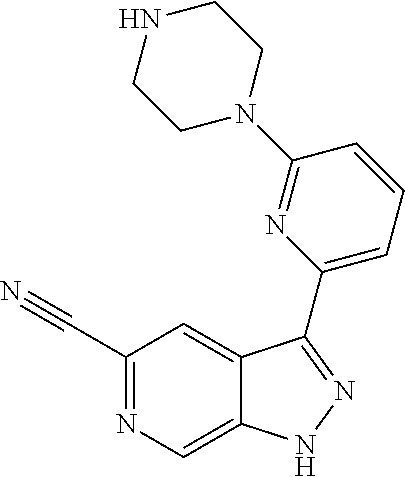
C1(C#N)=NC=C2C(=C1)C(C1=CC=CC(N3CCNCC3)=N1)=NN2
